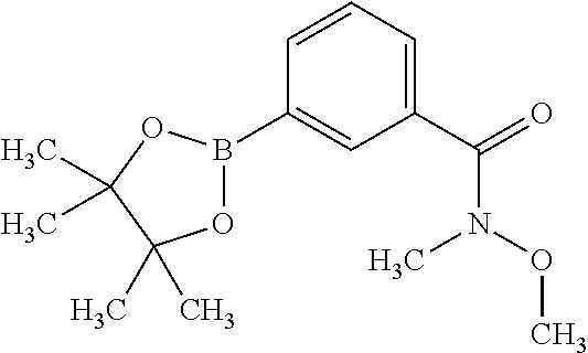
C1(B2OC(C)(C)C(C)(C)O2)=CC(C(=O)N(C)OC)=CC=C1
